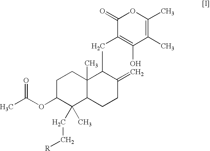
C1(CC2C3(C)C(CCC2=C)C(CC[R])(C)C(OC(C)=O)CC3)=C(O)C(C)=C(C)OC1=O
